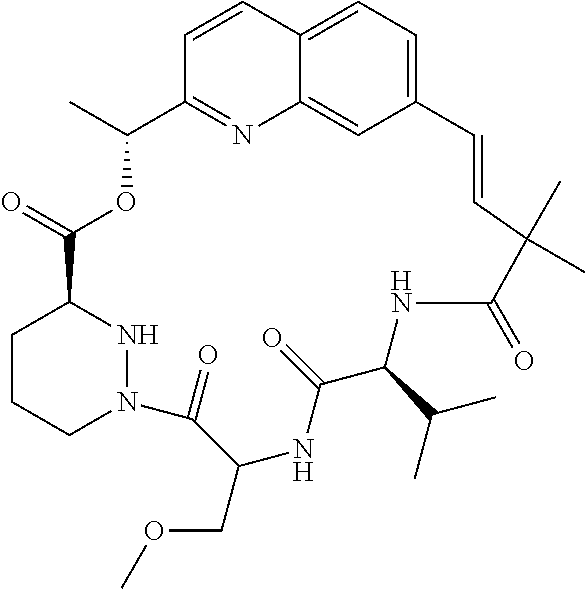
C12=CC=C3C(=C1)N=C(C=C3)C(C)OC(=O)C1CCCN(N1)C(=O)C(COC)NC(=O)C(C(C)C)NC(=O)C(C)(C)C=C2
